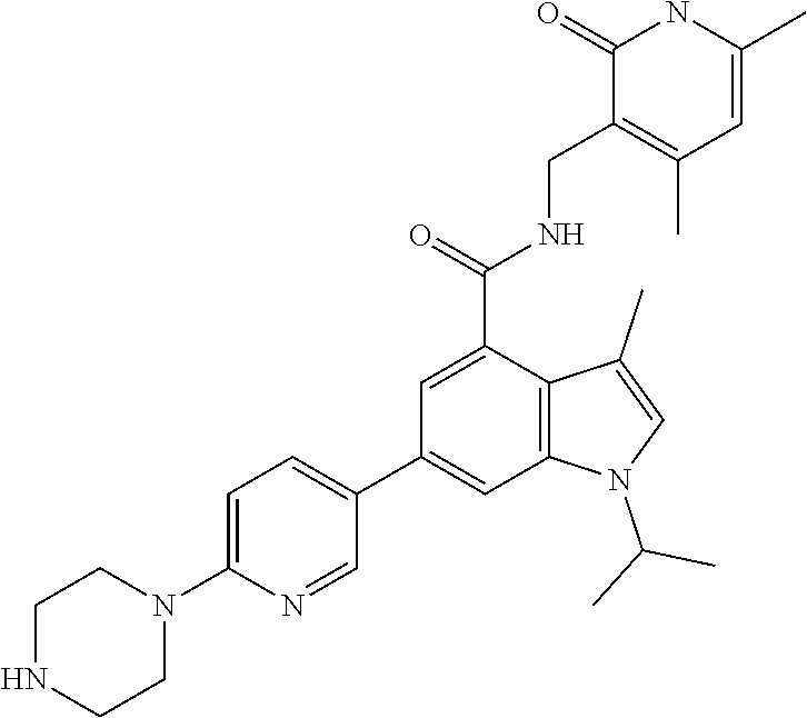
C1(=O)NC(C)=CC(C)=C1CNC(C1=CC(C2=CC=C(N3CCNCC3)N=C2)=CC2=C1C(C)=CN2C(C)C)=O
